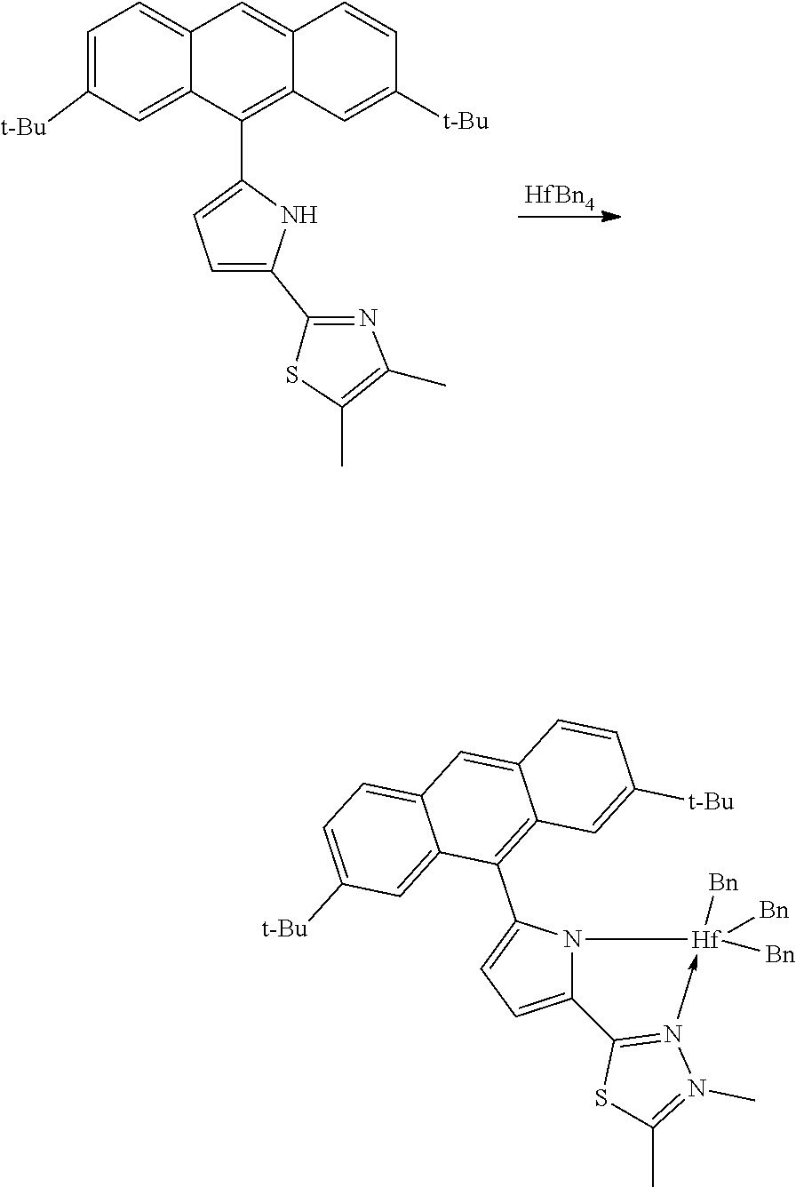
C12=CC([t-Bu])=CC=C1C=C1C=CC([t-Bu])=CC1=C2C1=CC=C(C2=NC(C)=C(C)S2)N1.[HfBn4].C12=CC=C(C3=C4C(=CC5=CC=C([t-Bu])C=C35)C=CC([t-Bu])=C4)N1[Hf]([Bn])([Bn])([Bn])-N1=C2SC(C)=N1C
